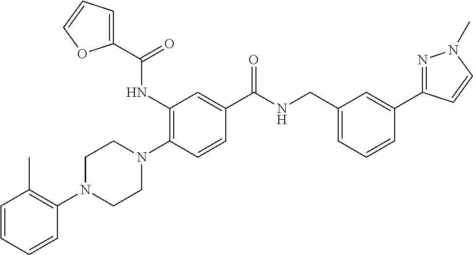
N1(C2=C(C)C=CC=C2)CCN(C2=C(NC(C3=CC=CO3)=O)C=C(C(NCC3=CC=CC(C4=NN(C)C=C4)=C3)=O)C=C2)CC1
